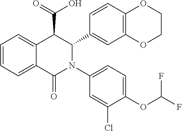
C1=CC=C2C(=C1)C(C(=O)O)C(C1=CC3=C(C=C1)OCCO3)N(C1=CC=C(OC(F)F)C(Cl)=C1)C2=O
